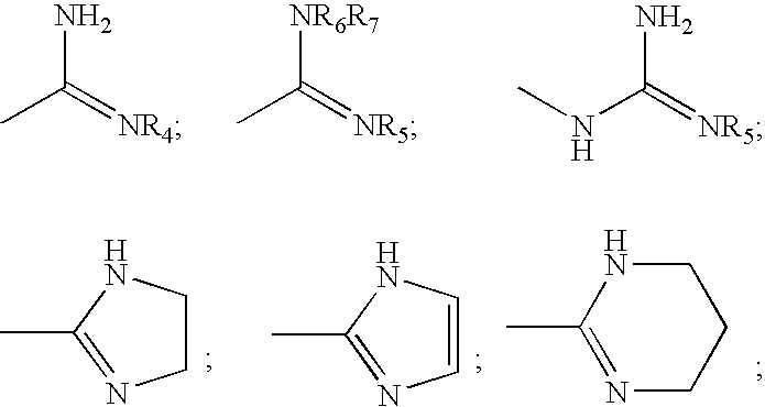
CC(=[NR4])N.CC(=[NR5])[NR6R7].N(C(=[NR5])N)C.C1CNC(C)=N1.C1=CNC(C)=N1.N1=C(C)NCCC1
